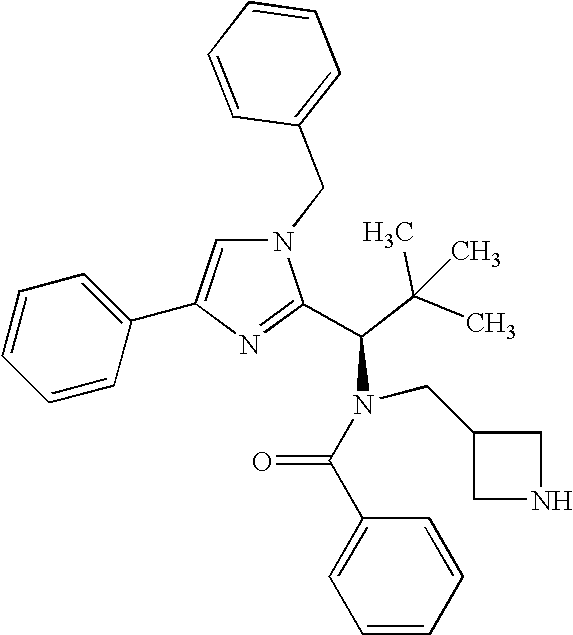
N1(CC2=CC=CC=C2)C=C(C2=CC=CC=C2)N=C1C(C(C)(C)C)N(CC1CNC1)C(=O)C1=CC=CC=C1
